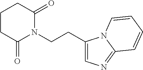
C1(CCN2C(=O)CCCC2=O)=CN=C2N1C=CC=C2
